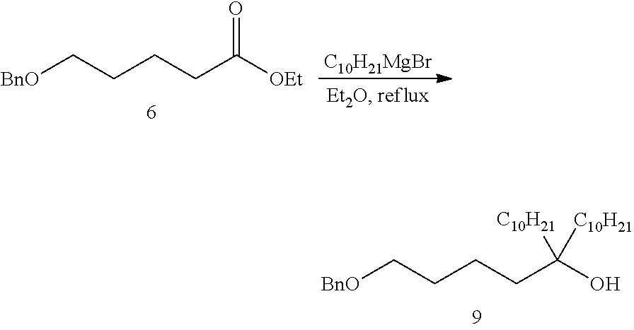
C(CCC([OEt])=O)C[BnO].[C10H21MgBr].C(CCC(O)([C10H21])[C10H21])C[BnO]
